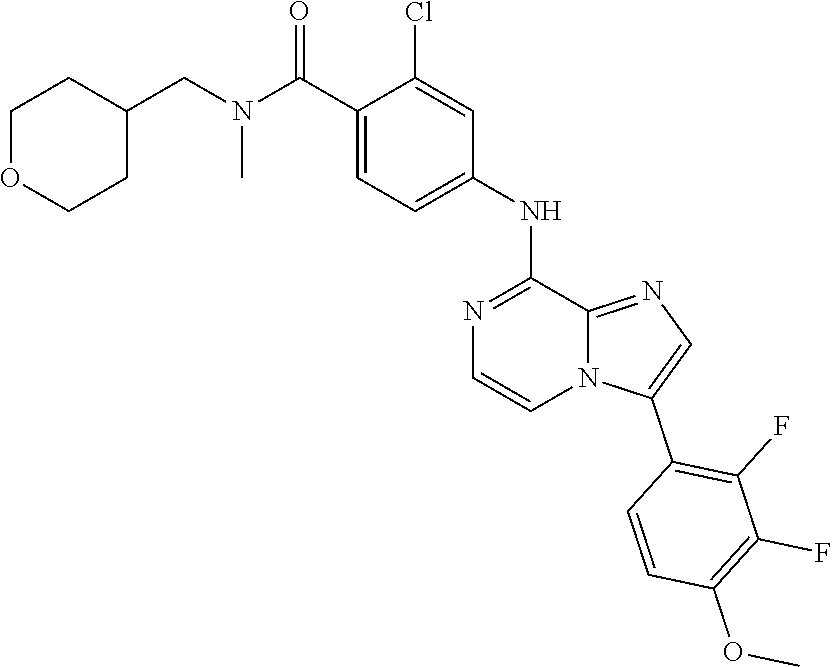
C1=C(NC2=NC=CN3C2=NC=C3C2=C(F)C(F)=C(OC)C=C2)C=C(Cl)C(C(N(CC2CCOCC2)C)=O)=C1
